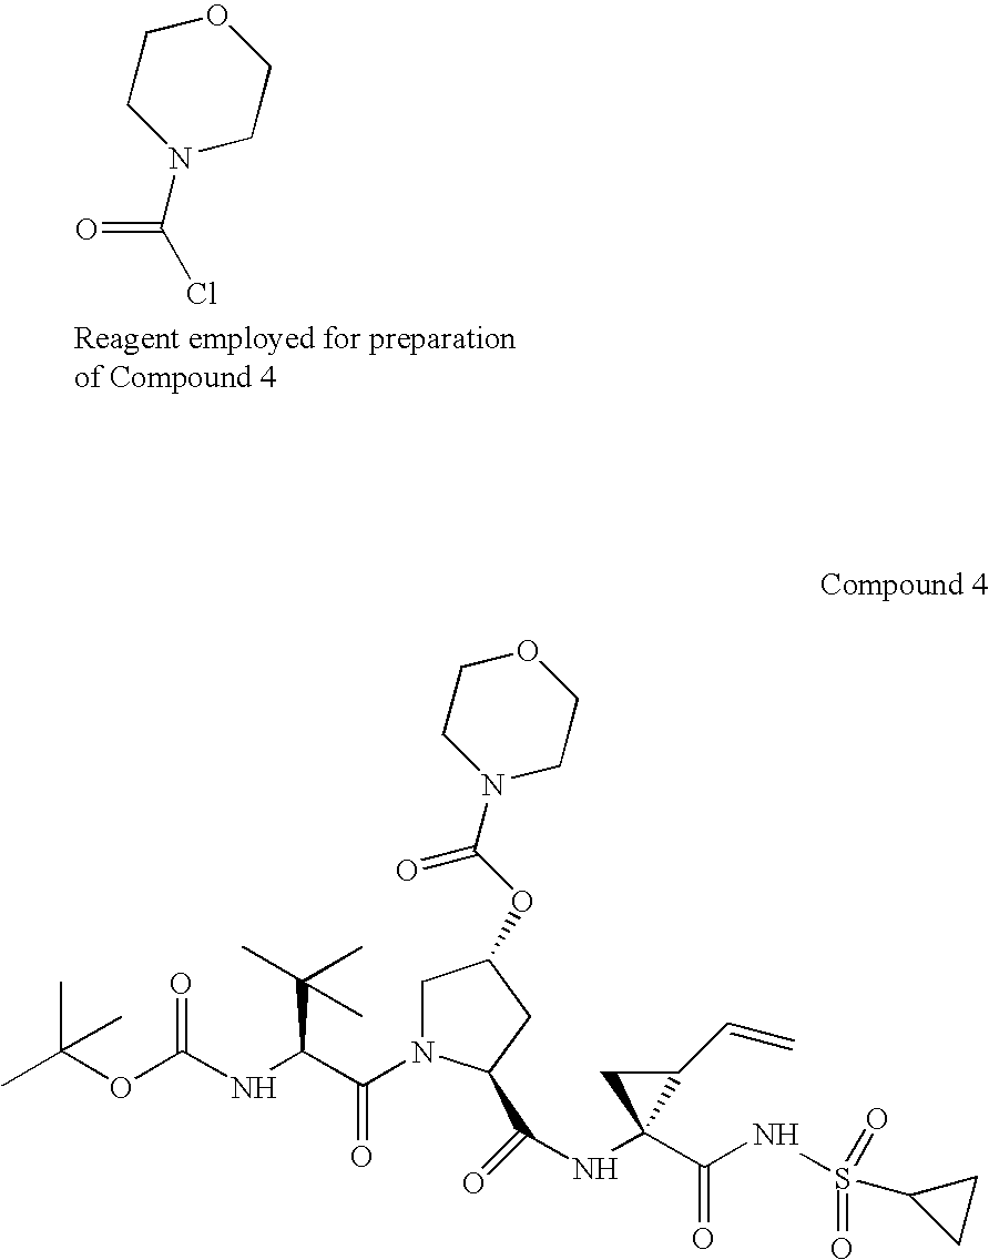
N1(C(Cl)=O)CCOCC1.CC(OC(NC(C(N1CC(OC(=O)N2CCOCC2)CC1C(=O)NC1(C(NS(=O)(=O)C2CC2)=O)C(C=C)C1)=O)C(C)(C)C)=O)(C)C
